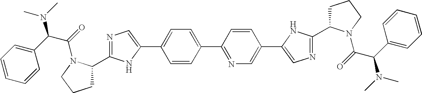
C1C(C2=NC=C(C3=CC=C(C4=NC=C(C5=CN=C(C6CCCN6C(=O)C(C6=CC=CC=C6)N(C)C)N5)C=C4)C=C3)N2)N(C(C(C2=CC=CC=C2)N(C)C)=O)CC1
